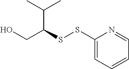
C(C(CO)SSC1=CC=CC=N1)(C)C
